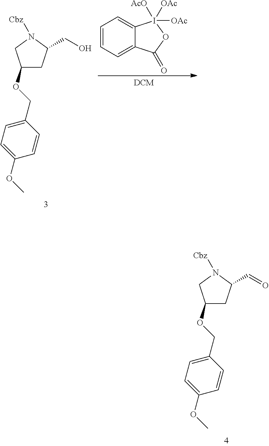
C1(OCC2=CC=C(OC)C=C2)CC(C=O)N([Cbz])C1.C1(OCC2=CC=C(OC)C=C2)CC(CO)N([Cbz])C1.C1=CC=C2C(=C1)I([OAc])([AcO])([OAc])OC2=O
